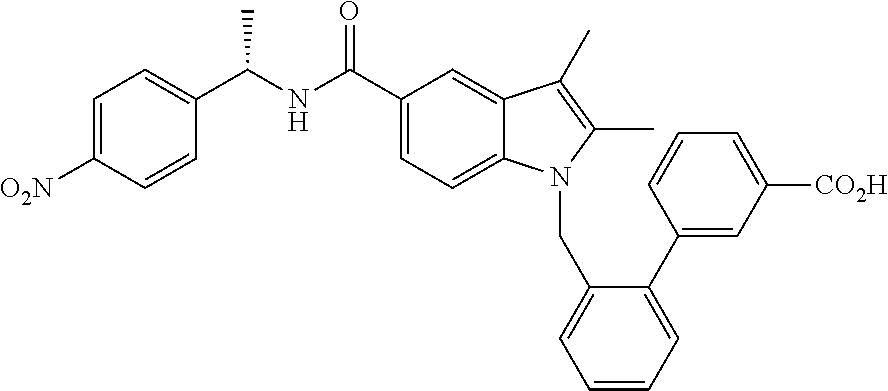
C1=CC(C(NC(C2=CC=C3C(=C2)C(C)=C(C)N3CC2=CC=CC=C2C2=CC([CO2H])=CC=C2)=O)C)=CC=C1[O2N]
